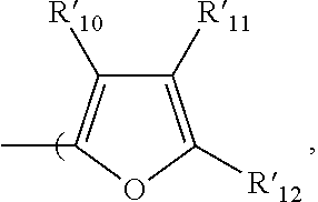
C1([R11])=C([R12])OC(C)=C1[R10]
